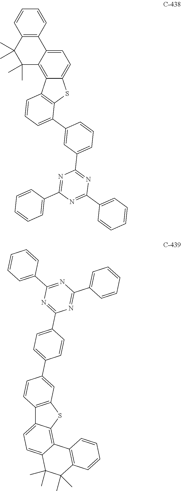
C12=C(SC3=C4C(=CC=C13)C(C)(C)C(C)(C)C1=C4C=CC=C1)C=C(C1=CC=C(C3=NC(C4=CC=CC=C4)=NC(C4=CC=CC=C4)=N3)C=C1)C=C2.C1=CC2=C(C=C1)C1=CC=C3C(=C1C(C)(C)C2(C)C)C1=C(S3)C(C2=CC(C3=NC(C4=CC=CC=C4)=NC(C4=CC=CC=C4)=N3)=CC=C2)=CC=C1
